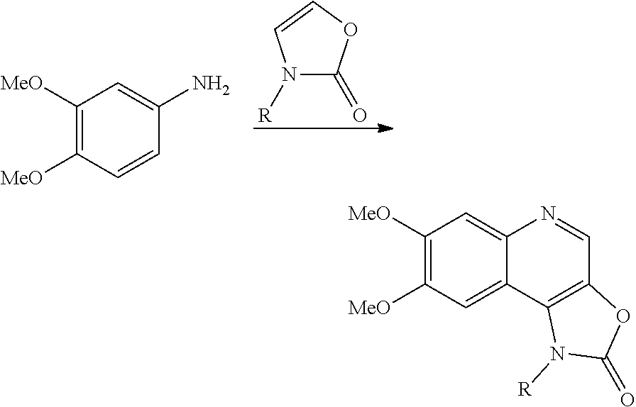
C1([MeO])=C([MeO])C=C2C(=C1)N=CC1=C2N([R])C(=O)O1.C1([MeO])=C([MeO])C=CC(N)=C1.N1([R])C(=O)OC=C1
